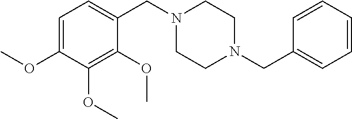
C1=CC=C(CN2CCN(CC3=CC=C(OC)C(OC)=C3OC)CC2)C=C1
